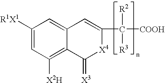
C1([R1X1])=CC([X2H])=C2C(=C1)C=C(C([COOH])([R2])[R3])[X4]C2=[X3]
